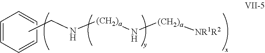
C1=CC=CC=C1.CCN[(CH2)a]N[(CH2)a][NR1R2]
